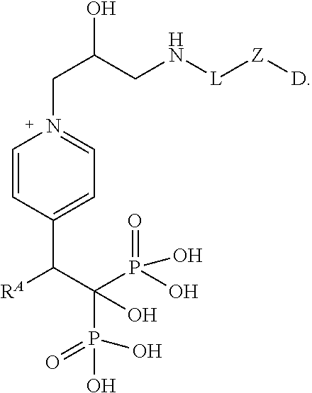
[RA]C(C(P(O)(=O)O)(P(O)(O)=O)O)C1=CC=N(CC(CN[L][Z][D])O)C=C1
